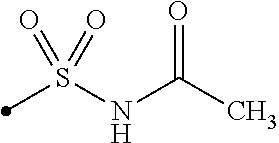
S(NC(C)=O)(=O)(=O)C
